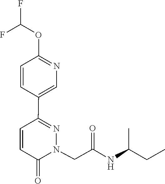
N1=C(C2=CN=C(OC(F)F)C=C2)C=CC(=O)N1CC(NC(C)CC)=O
